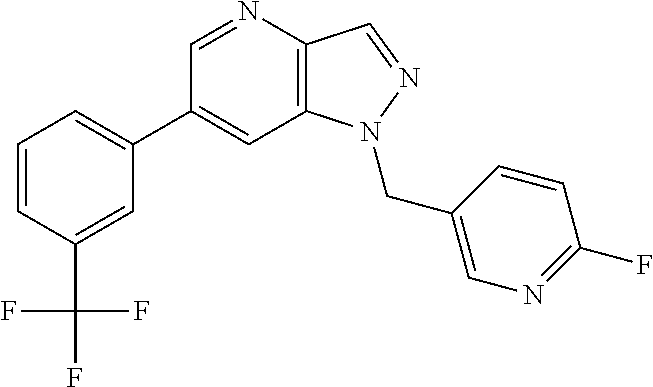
C1(C2=CC=CC(C(F)(F)F)=C2)=CC2=C(C=NN2CC2=CN=C(F)C=C2)N=C1
